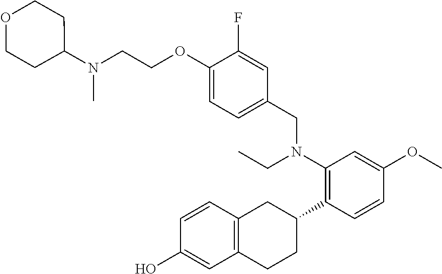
C1(O)=CC2=C(C=C1)CC(C1=C(N(CC3=CC=C(OCCN(C4CCOCC4)C)C(F)=C3)CC)C=C(OC)C=C1)CC2
